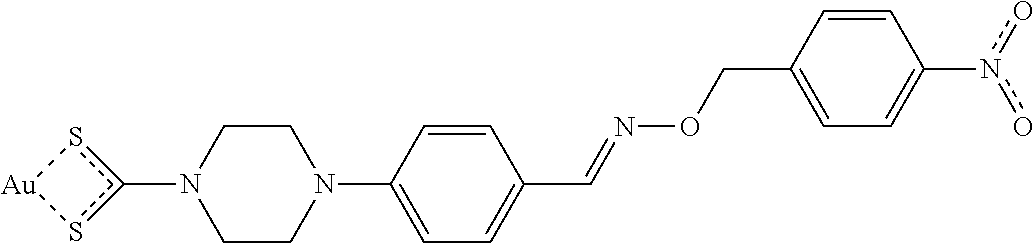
C1CN(C2=CC=C(C=NOCC3=CC=C(n(o)o)C=C3)C=C2)CCN1c1s[Au]s1
